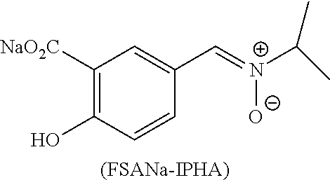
C1([NaO2C])=C(O)C=CC(C=[N+](C(C)C)[O-])=C1.[(FSANa-IPHA)]
